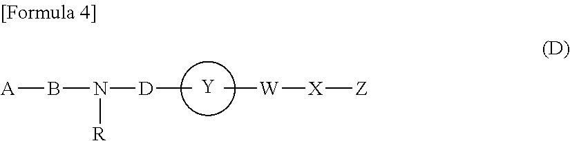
[Y].C[D]N(B[A])[R].[W](C)[X][Z]
